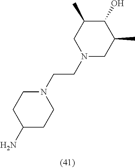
C1(N)CCN(CCN2CC(C)C(O)C(C)C2)CC1
